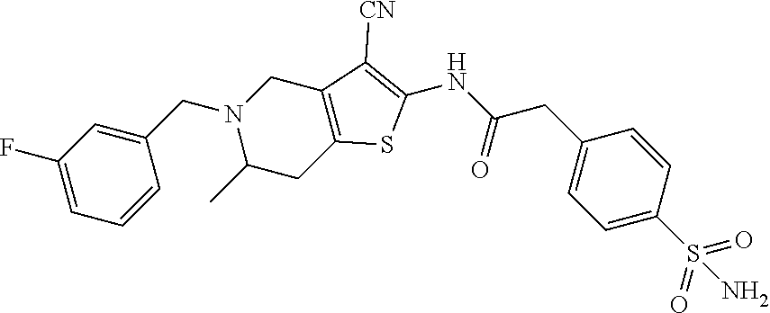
C1(F)=CC=CC(CN2C(C)CC3=C(C2)C([CN])=C(NC(=O)CC2=CC=C(S(=O)(=O)N)C=C2)S3)=C1
